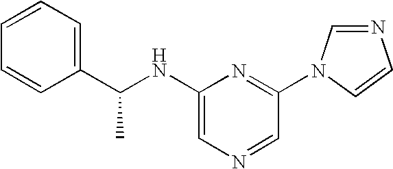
C1=CC(C(NC2=CN=CC(N3C=CN=C3)=N2)C)=CC=C1
